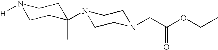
N1([H])CCC(N2CCN(CC(OCC)=O)CC2)(C)CC1
